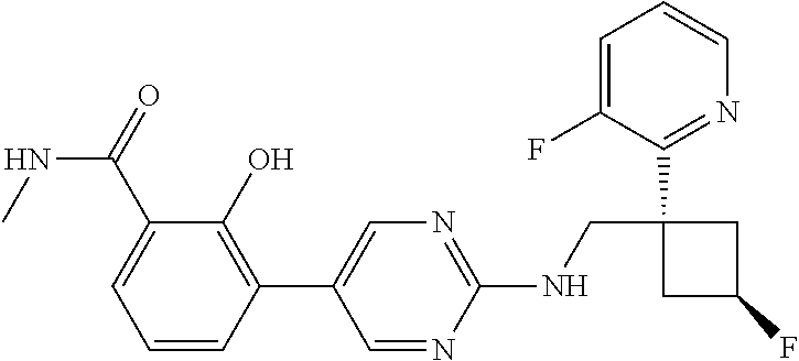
C1(C2=CN=C(NCC3(C4=NC=CC=C4F)CC(F)C3)N=C2)=C(O)C(C(=O)NC)=CC=C1
